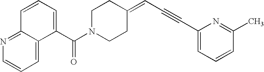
C1=CC=C(C(N2CCC(=CC#CC3=CC=CC(C)=N3)CC2)=O)C2=CC=CN=C12
